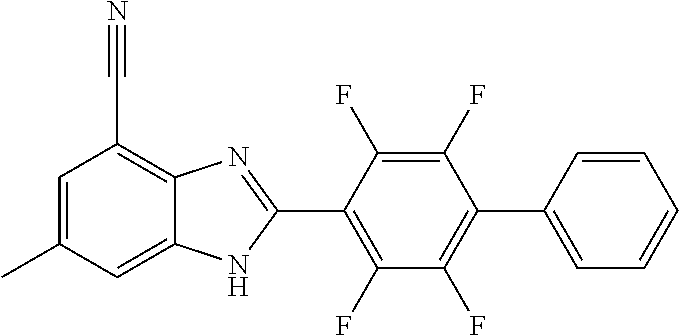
C1(F)=C(C2=NC3=C(C#N)C=C(C)C=C3N2)C(F)=C(F)C(C2=CC=CC=C2)=C1F
